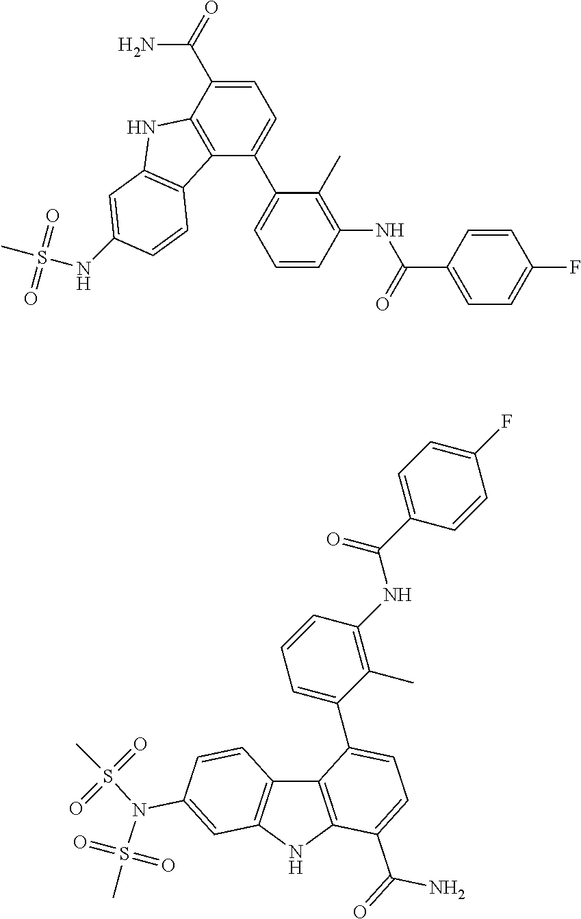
C1=C(C(=O)N)C2=C(C(C3=CC=CC(NC(C4=CC=C(F)C=C4)=O)=C3C)=C1)C1=C(N2)C=C(NS(=O)(=O)C)C=C1.C12=C(NC3=C1C=CC(N(S(C)(=O)=O)S(C)(=O)=O)=C3)C(C(=O)N)=CC=C2C1=CC=CC(NC(C2=CC=C(F)C=C2)=O)=C1C
